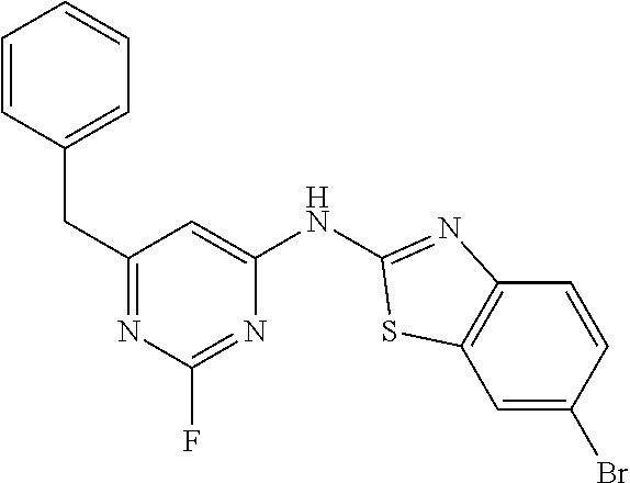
C1=CC(CC2=NC(F)=NC(NC3=NC4=C(C=C(Br)C=C4)S3)=C2)=CC=C1
